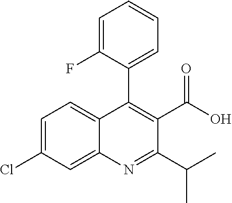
C1=C(F)C(C2=C(C(O)=O)C(C(C)C)=NC3=CC(Cl)=CC=C23)=CC=C1
